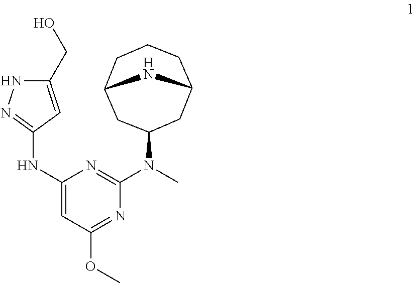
C12CC(N(C)C3=NC(NC4=NNC(CO)=C4)=CC(OC)=N3)CC(CCC1)N2
